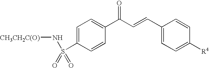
C1=C(S(N[CH3CH2C(O)])(=O)=O)C=CC(C(C=CC2=CC=C([R4])C=C2)=O)=C1
